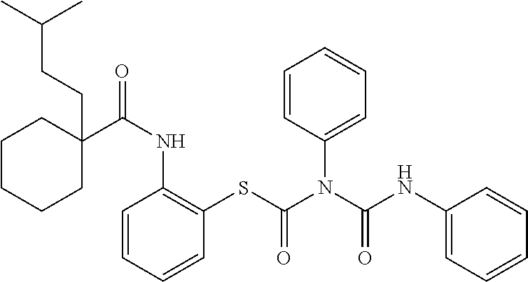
C1=CC=CC(SC(N(C(NC2=CC=CC=C2)=O)C2=CC=CC=C2)=O)=C1NC(=O)C1(CCC(C)C)CCCCC1
